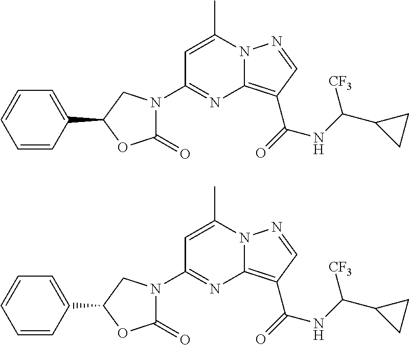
C1=C(C)N2C(=C(C(=O)NC(C3CC3)[CF3])C=N2)N=C1N1C(=O)OC(C2=CC=CC=C2)C1.C1=C(C)N2C(=C(C(=O)NC(C3CC3)[CF3])C=N2)N=C1N1C(=O)OC(C2=CC=CC=C2)C1
